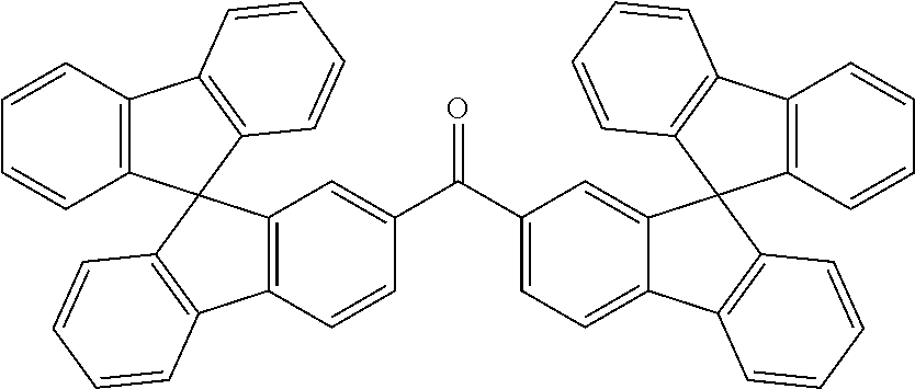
C12=C(C=CC(C(C3=CC=C4C(=C3)C3(C5=C4C=CC=C5)C4=C(C=CC=C4)C4=C3C=CC=C4)=O)=C1)C1=C(C=CC=C1)C21C2=C(C3=C1C=CC=C3)C=CC=C2
